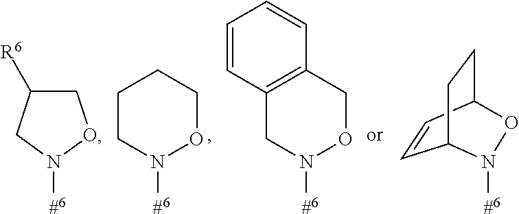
N1([#6])OCCCC1.N1([#6])OCC2=C(C1)C=CC=C2.C1C([R6])CN([#6])O1.[#6]N1C2C=CC(CC2)O1
